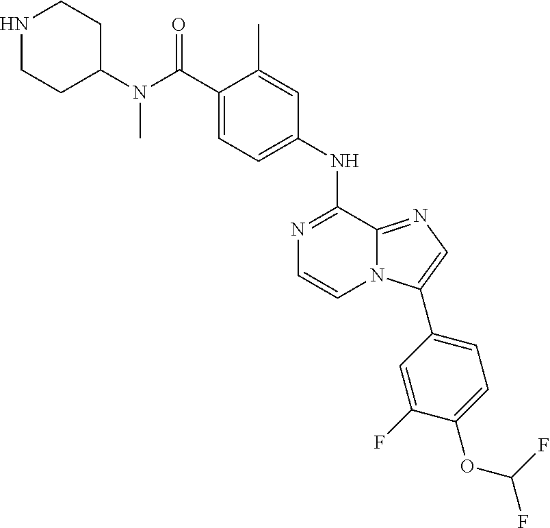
N1=C(NC2=CC=C(C(N(C3CCNCC3)C)=O)C(C)=C2)C2=NC=C(C3=CC=C(OC(F)F)C(F)=C3)N2C=C1
